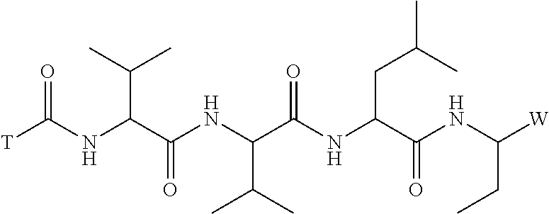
O=C(NC(C(NC(C(=O)NC(C(NC([W])CC)=O)CC(C)C)C(C)C)=O)C(C)C)[T]
